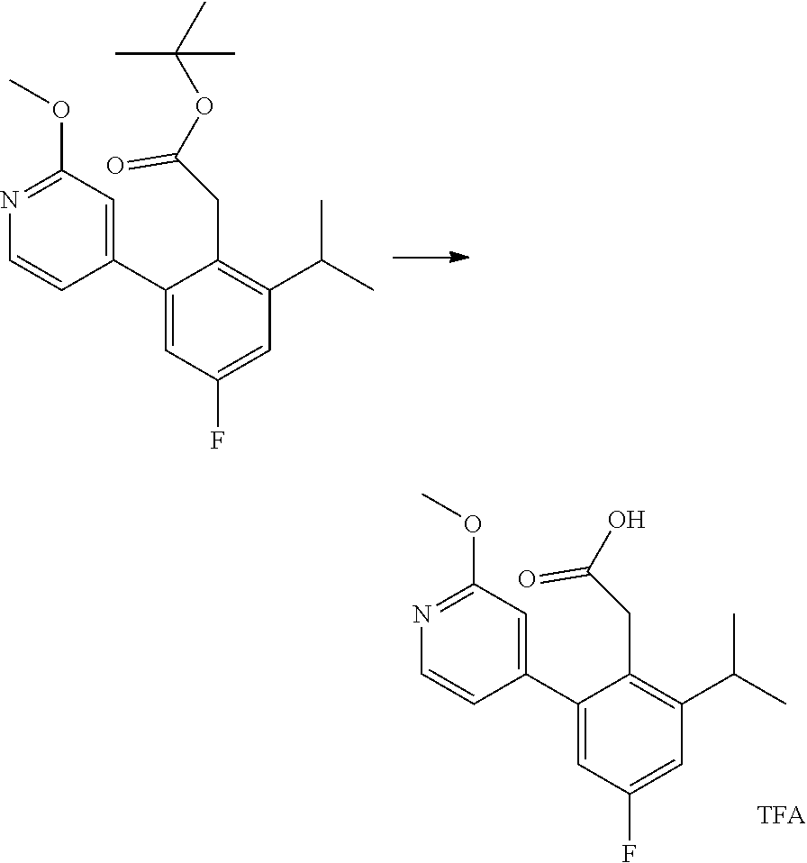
C1=C(C2=CC(OC)=NC=C2)C(CC(O)=O)=C(C(C)C)C=C1F.C1=C(C2=CC(OC)=NC=C2)C(CC(OC(C)(C)C)=O)=C(C(C)C)C=C1F
